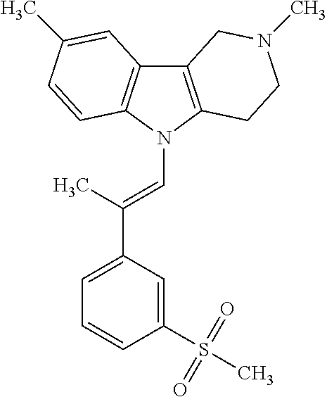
C12=C(N(C=C(C3=CC=CC(S(C)(=O)=O)=C3)C)C3=C1C=C(C)C=C3)CCN(C)C2
